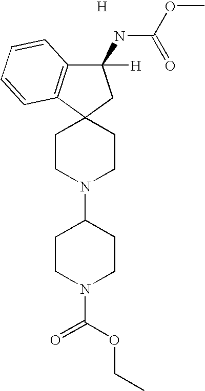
C1CN(C2CCN(C(OCC)=O)CC2)CCC12CC(NC(OC)=O)([H])C1=C2C=CC=C1.[H]
